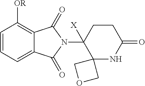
C1=CC=C2C(=C1[OR])C(=O)N(C1([X])C3(NC(=O)CC1)COC3)C2=O
